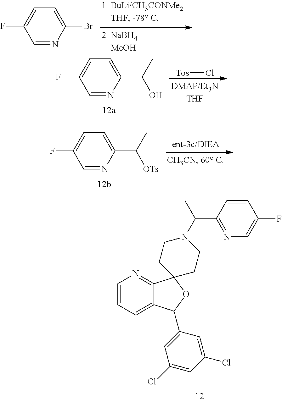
C1=NC(Br)=CC=C1F.C1=NC(C(C)O)=CC=C1F.[Tos]Cl.C1=NC(C(C)[OTs])=CC=C1F.C1=CC=C2C(=N1)C1(OC2C2=CC(Cl)=CC(Cl)=C2)CCN(C(C2=NC=C(F)C=C2)C)CC1
